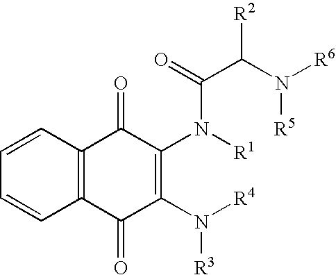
C1=CC=CC2=C1C(=O)C(N([R1])C(=O)C(N([R6])[R5])[R2])=C(N([R4])[R3])C2=O
